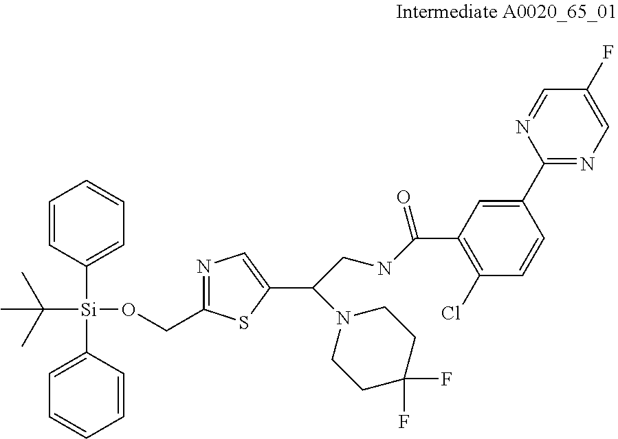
C1=CC([Si](C2=CC=CC=C2)(OCC2=NC=C(C(N3CCC(F)(F)CC3)CNC(C3=C(Cl)C=CC(C4=NC=C(F)C=N4)=C3)=O)S2)C(C)(C)C)=CC=C1
